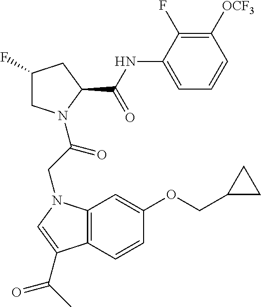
C12=C(C=CC(OCC3CC3)=C1)C(C(C)=O)=CN2CC(=O)N1CC(F)CC1C(NC1=CC=CC([OCF3])=C1F)=O
